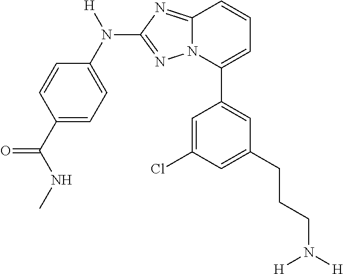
C1=C(Cl)C=C(CCCN([H])[H])C=C1C1=CC=CC2=NC(N(C3=CC=C(C(NC)=O)C=C3)[H])=NN12
